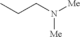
CCCN([Me])[Me]
